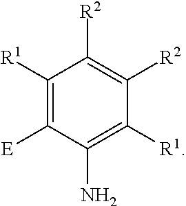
C1([R1])=C([E])C(N)=C([R1])C([R2])=C1[R2]
